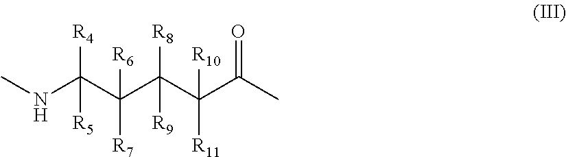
CNC(C(C(C(C(C)=O)([R11])[R10])([R8])[R9])([R7])[R6])([R4])[R5]
